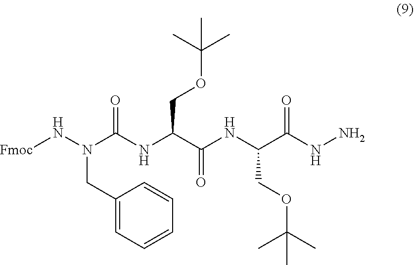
O=C(NN)C(NC(C(NC(N(N[Fmoc])CC1=CC=CC=C1)=O)COC(C)(C)C)=O)COC(C)(C)C
